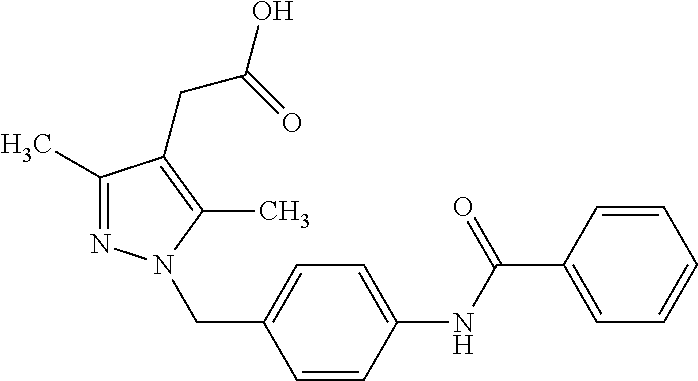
C1(C)=NN(CC2=CC=C(NC(C3=CC=CC=C3)=O)C=C2)C(C)=C1CC(=O)O
